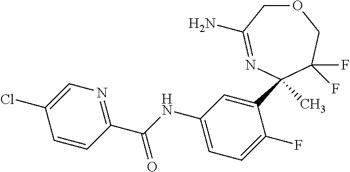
C1=CC(C(NC2=CC=C(F)C(C3(C)N=C(N)COCC3(F)F)=C2)=O)=NC=C1Cl
